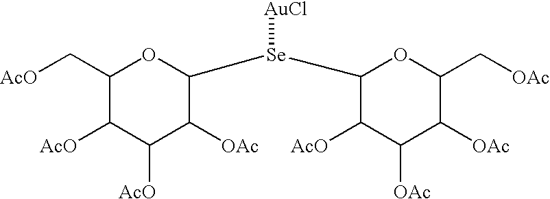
[AcO]CC1C([AcO])C([AcO])C([OAc])C([Se](C2C([AcO])C([OAc])C([OAc])C(C[OAc])O2)[AuCl])O1
